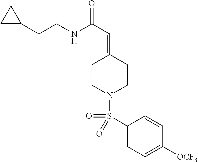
C(CNC(C=C1CCN(S(C2=CC=C([OCF3])C=C2)(=O)=O)CC1)=O)C1CC1
